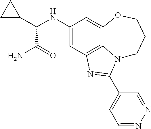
C1(NC(C2CC2)C(N)=O)=CC2=C3C(=C1)OCCCN3C(C1=CC=NN=C1)=N2
